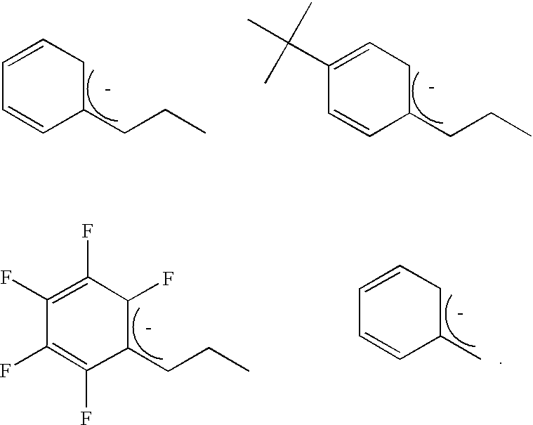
C1(CCC)CC=CC=C1.C1(CCC)CC=C(C(C)(C)C)C=C1.C1(C)CC=CC=C1.C1(CCC)C(F)C(F)=C(F)C(F)=C1F
